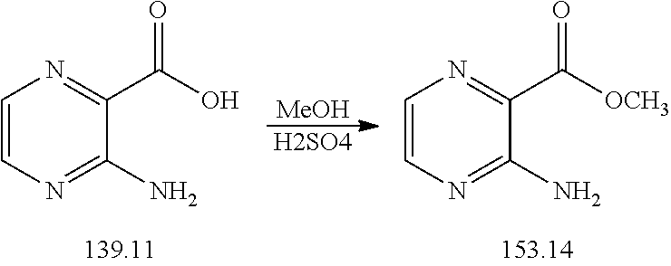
C1=CN=C(N)C(C(O)=O)=N1.[MeOH].[H2SO4].C1=CN=C(N)C(C([OCH3])=O)=N1
